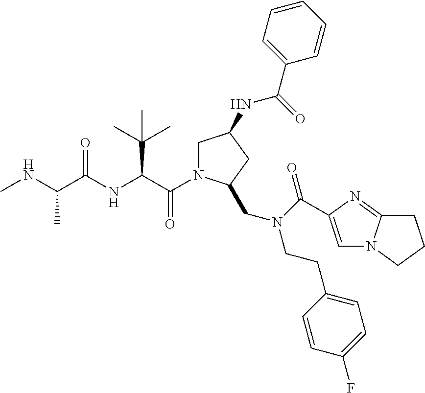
C(=O)(C(C(C)(C)C)NC(=O)C(C)NC)N1CC(NC(C2=CC=CC=C2)=O)CC1CN(CCC1=CC=C(F)C=C1)C(=O)C1=CN2C(=N1)CCC2
